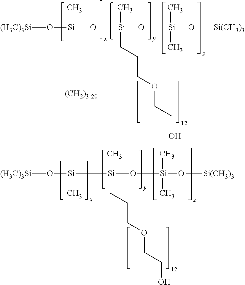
[Si](O[Si](O[Si](O[Si(CH3)3])(C)C)(C)CCCOCCO)(O[(H3C)3Si])(C)[(CH2)3-20][Si]([Si](C)(CCCOCCO)O[Si](O[Si(CH3)3])(C)C)(O[(H3C)3Si])C
